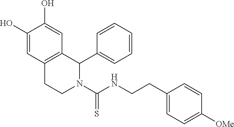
C1(CCNC(N2C(C3=CC=CC=C3)C3=C(CC2)C=C(O)C(O)=C3)=S)=CC=C([OMe])C=C1
